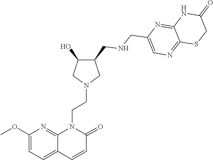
C1(OC)=CC=C2C(=N1)N(CCN1CC(CNCC3=CN=C4C(=N3)NC(=O)CS4)C(O)C1)C(=O)C=C2
